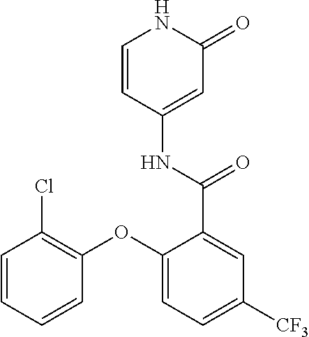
C1=CC(NC(=O)C2=CC([CF3])=CC=C2OC2=C(Cl)C=CC=C2)=CC(=O)N1
